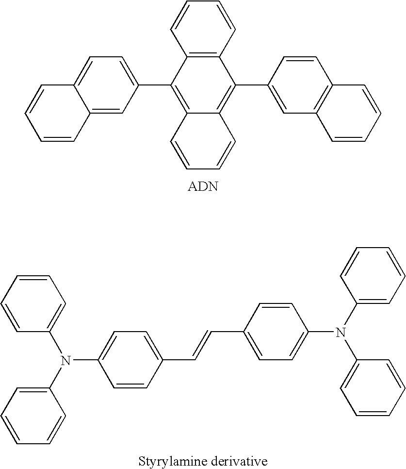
C12=C(C=CC=C1)C(C1=CC3=C(C=C1)C=CC=C3)=C1C(=C2C2=CC=C3C(=C2)C=CC=C3)C=CC=C1.C1=CC(C=CC2=CC=C(N(C3=CC=CC=C3)C3=CC=CC=C3)C=C2)=CC=C1N(C1=CC=CC=C1)C1=CC=CC=C1
